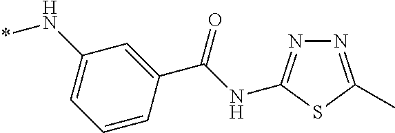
C1(N*)=CC=CC(C(=O)NC2=NN=C(C)S2)=C1
